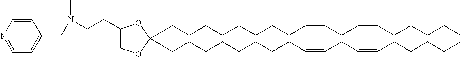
C1(CN(C)CCC2COC(CCCCCCCCC=CCC=CCCCCC)(CCCCCCCCC=CCC=CCCCCC)O2)=CC=NC=C1
